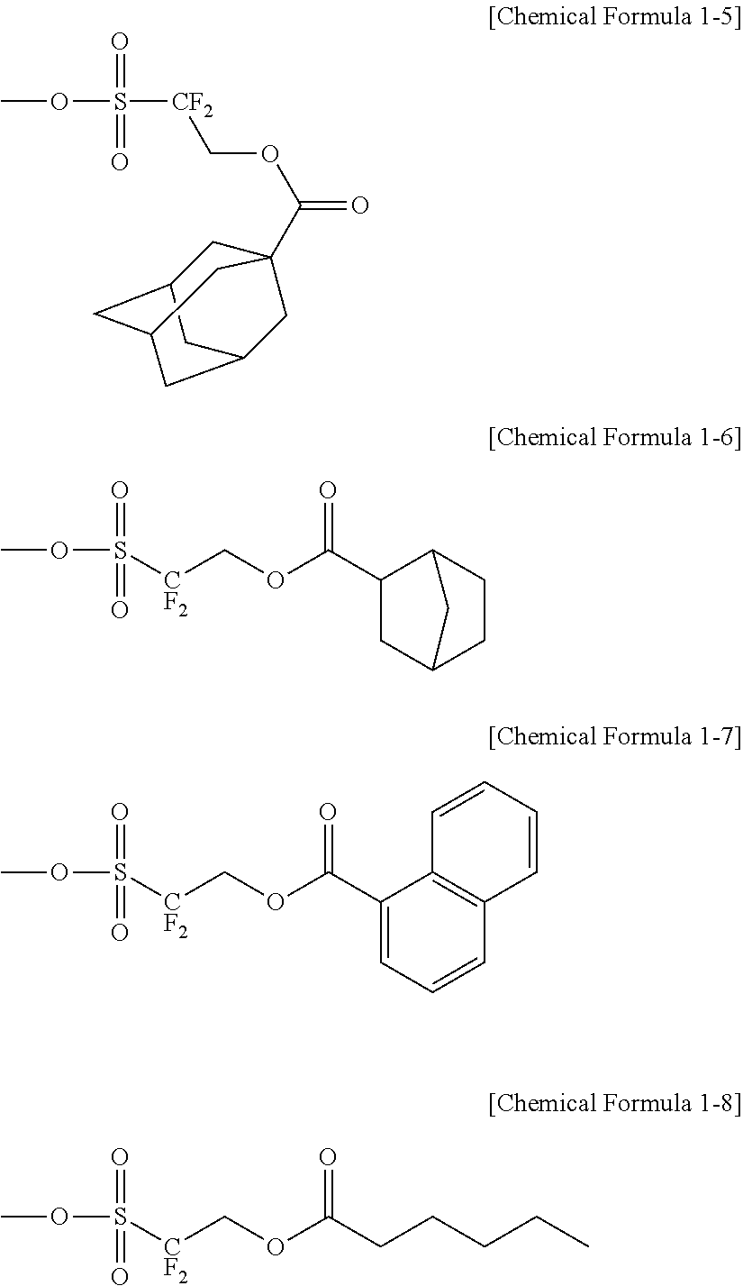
O(S(=O)(=O)[CF2]COC(=O)C12CC3CC(CC(C1)C3)C2)C.S([CF2]COC(C1CC2CCC1C2)=O)(OC)(=O)=O.S([CF2]COC(C1=CC=CC2=C1C=CC=C2)=O)(OC)(=O)=O.S([CF2]COC(CCCCC)=O)(OC)(=O)=O
